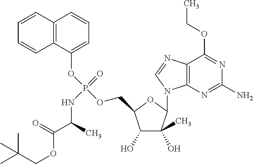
C1(O)C(C)(O)C(N2C3=C(N=C2)C(OCC)=NC(N)=N3)OC1COP(OC1=CC=CC2=C1C=CC=C2)(=O)NC(C(OCC(C)(C)C)=O)C
